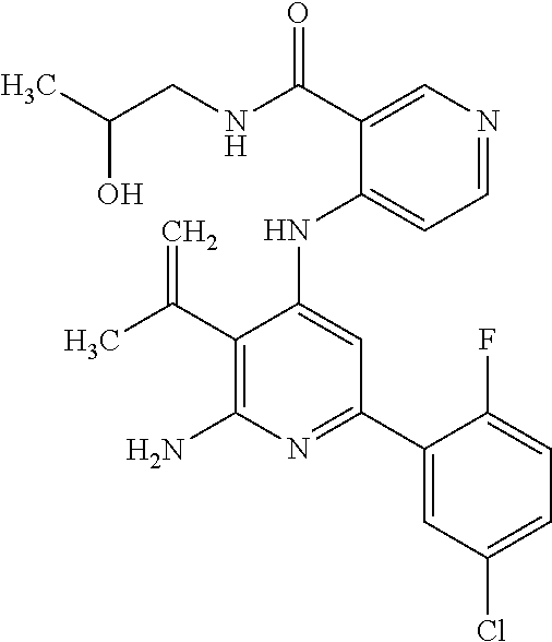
N(C1=CC(C2=CC(Cl)=CC=C2F)=NC(N)=C1C(C)=C)C1=CC=NC=C1C(NCC(O)C)=O
